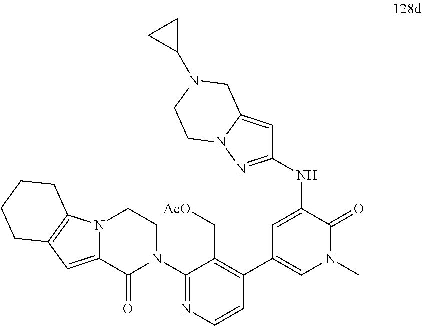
N12C(=CC3=C1CCCC3)C(=O)N(C1=NC=CC(C3=CN(C)C(=O)C(NC4=NN5C(=C4)CN(C4CC4)CC5)=C3)=C1C[AcO])CC2
